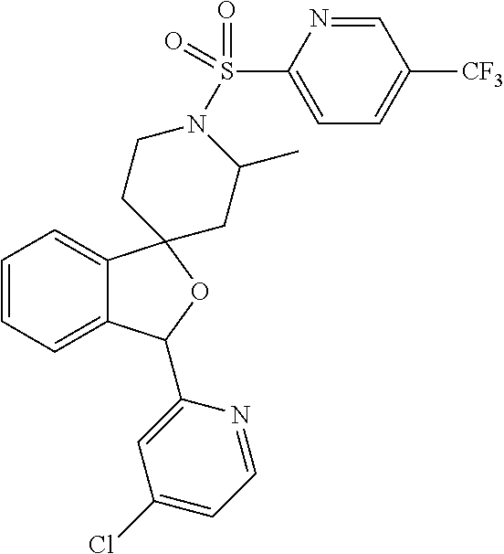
C1=C2C(=CC=C1)C1(OC2C2=CC(Cl)=CC=N2)CC(C)N(S(C2=CC=C([CF3])C=N2)(=O)=O)CC1
